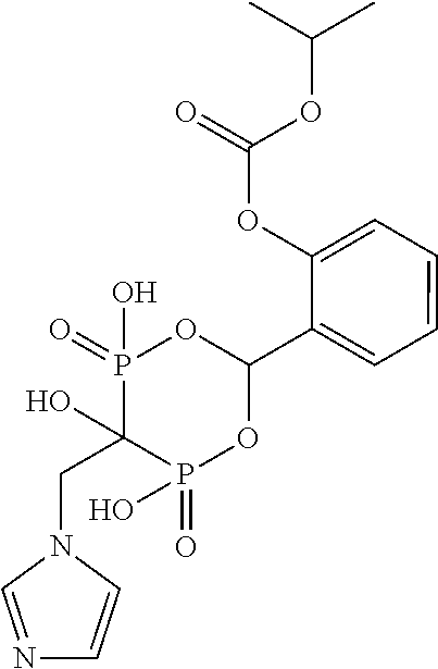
C(C1(O)P(=O)(O)OC(C2=CC=CC=C2OC(=O)OC(C)C)OP1(=O)O)N1C=NC=C1
